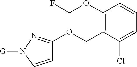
C1(OCF)=C(COC2=NN([G])C=C2)C(Cl)=CC=C1
